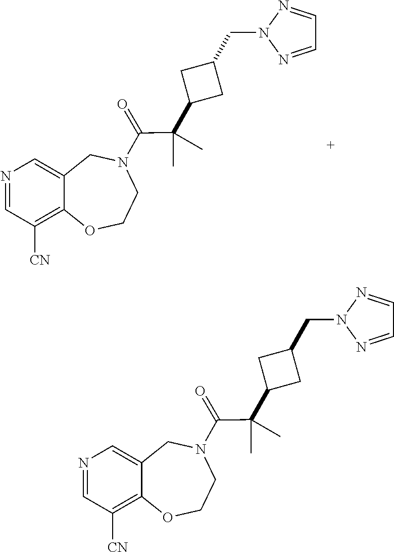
C(C(C1CC(CN2N=CC=N2)C1)(C)C)(=O)N1CCOC2=C([CN])C=NC=C2C1.C(C(C1CC(CN2N=CC=N2)C1)(C)C)(=O)N1CCOC2=C([CN])C=NC=C2C1
